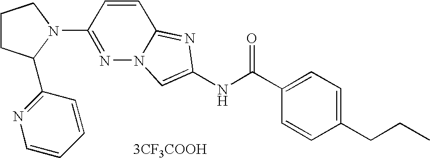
[3CF3COOH].C1=CC(CCC)=CC=C1C(NC1=CN2N=C(N3CCCC3C3=NC=CC=C3)C=CC2=N1)=O
